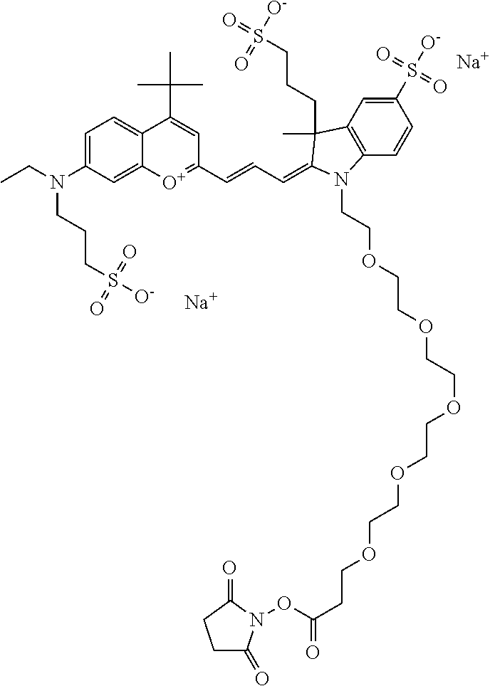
[Na].[Na].[O+]1=C(C=CC=C2C(C)(CCCS([O-])(=O)=O)C3=C(C=CC(S(=O)([O-])=O)=C3)N2CCOCCOCCOCCOCCOCCC(=O)ON2C(=O)CCC2=O)C=C(C(C)(C)C)C2=CC=C(N(CC)CCCS(=O)([O-])=O)C=C12
